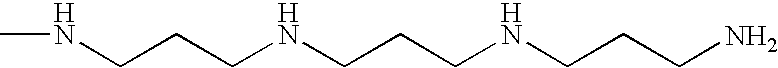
C(CCNCCCNCCCN)NC
